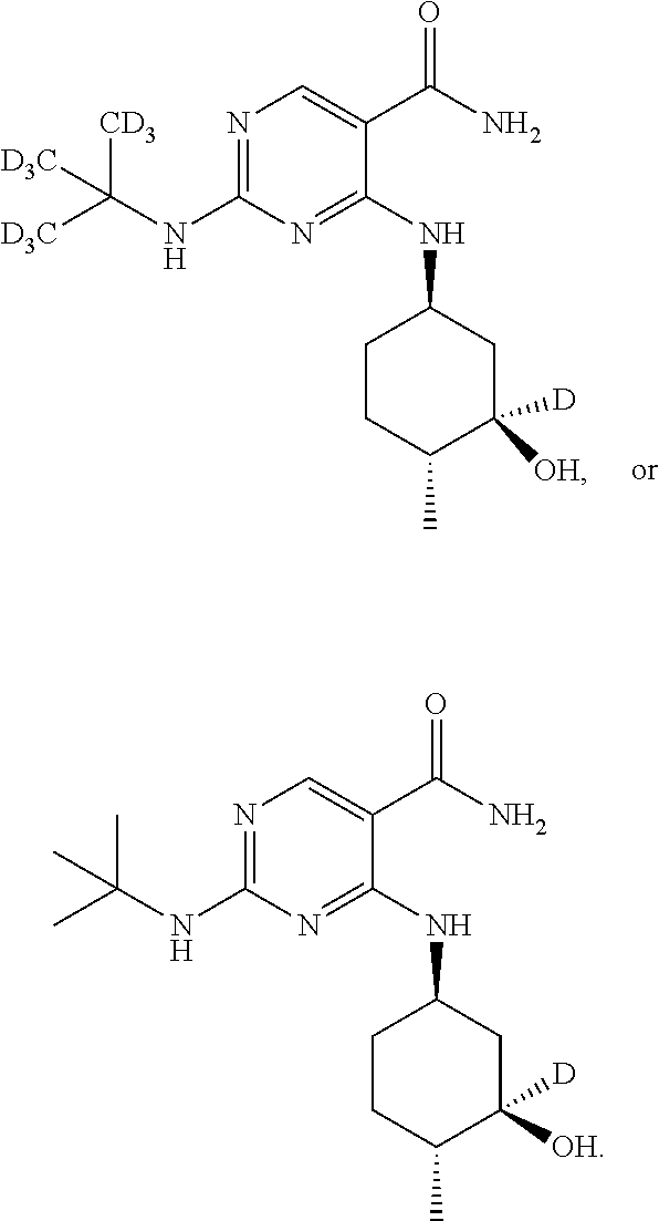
N1=C(NC([D3C])([CD3])[D3C])N=C(NC2CCC(C)C([OH])([D])C2)C(C(N)=O)=C1.N1=C(NC(C)(C)C)N=C(NC2CCC(C)C([OH])([D])C2)C(C(N)=O)=C1
